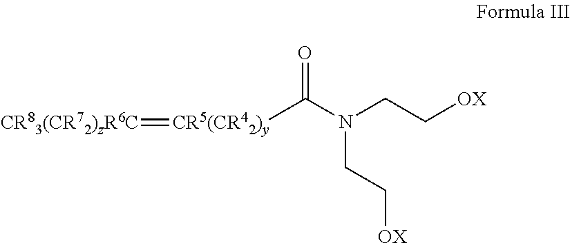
[CR5(CR42)y](C(N(CC[OX])CC[OX])=O)=[CR83(CR72)zR6C]
